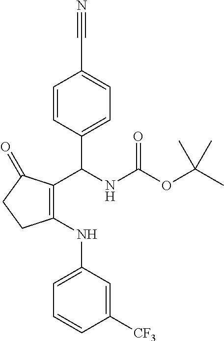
C1(C(NC(OC(C)(C)C)=O)C2=CC=C(C#N)C=C2)=C(NC2=CC=CC([CF3])=C2)CCC1=O
